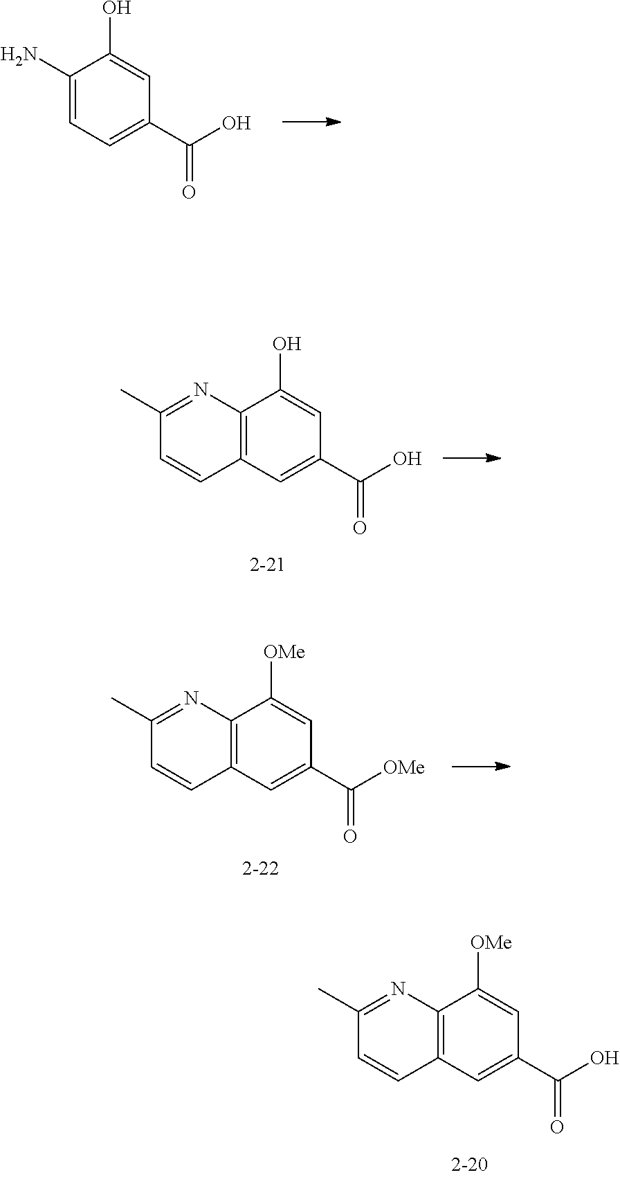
C12=C(C=C(C(O)=O)C=C1O)C=CC(C)=N2.C12=C(C=C(C([OMe])=O)C=C1[OMe])C=CC(C)=N2.C12=C(C=C(C(O)=O)C=C1[OMe])C=CC(C)=N2.C1(N)=CC=C(C(O)=O)C=C1O
